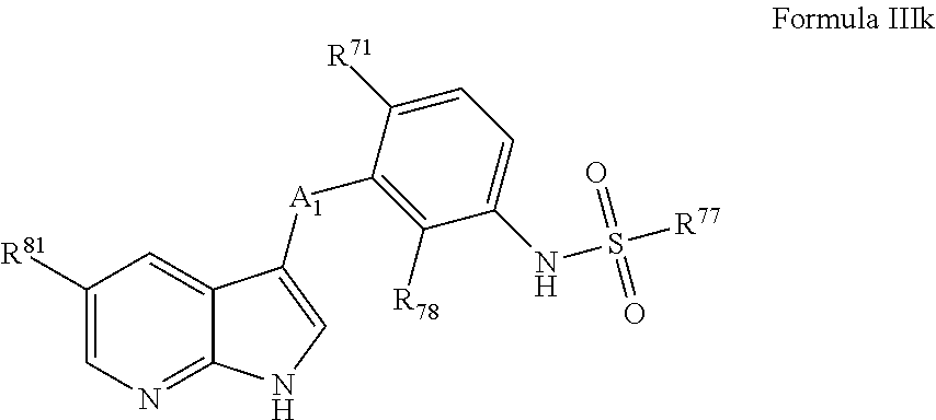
C1([R81])=CN=C2C(=C1)C([A1]C1=C([R78])C(NS([R77])(=O)=O)=CC=C1[R71])=CN2
